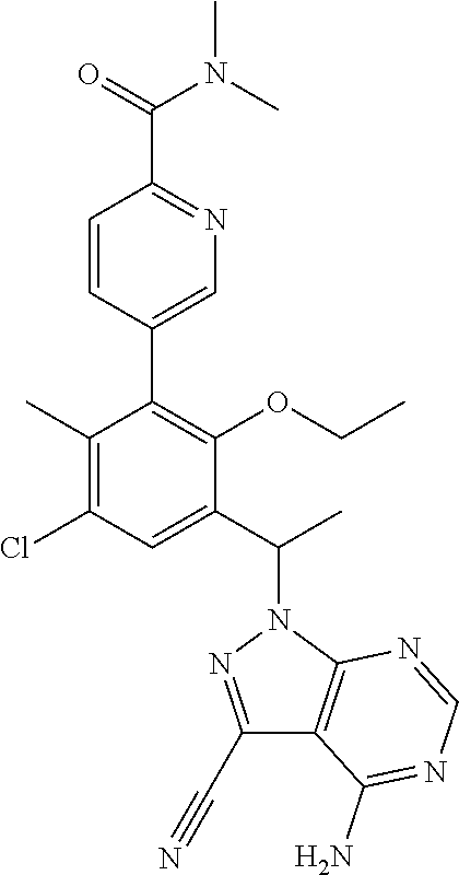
C1=CC(C2=C(OCC)C(C(C)N3N=C(C#N)C4=C3N=CN=C4N)=CC(Cl)=C2C)=CN=C1C(=O)N(C)C
